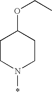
*N1CCC(OCC)CC1
